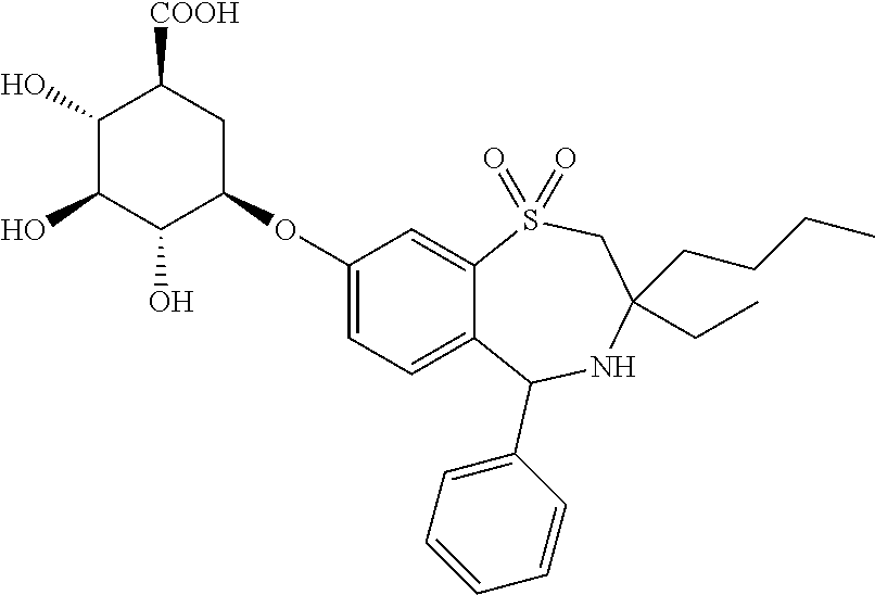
C1(O)C(O)C(OC2=CC=C3C(=C2)S(=O)(=O)CC(CCCC)(CC)NC3C2=CC=CC=C2)CC([COOH])C1O
